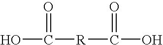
OC([R]C(O)=O)=O
